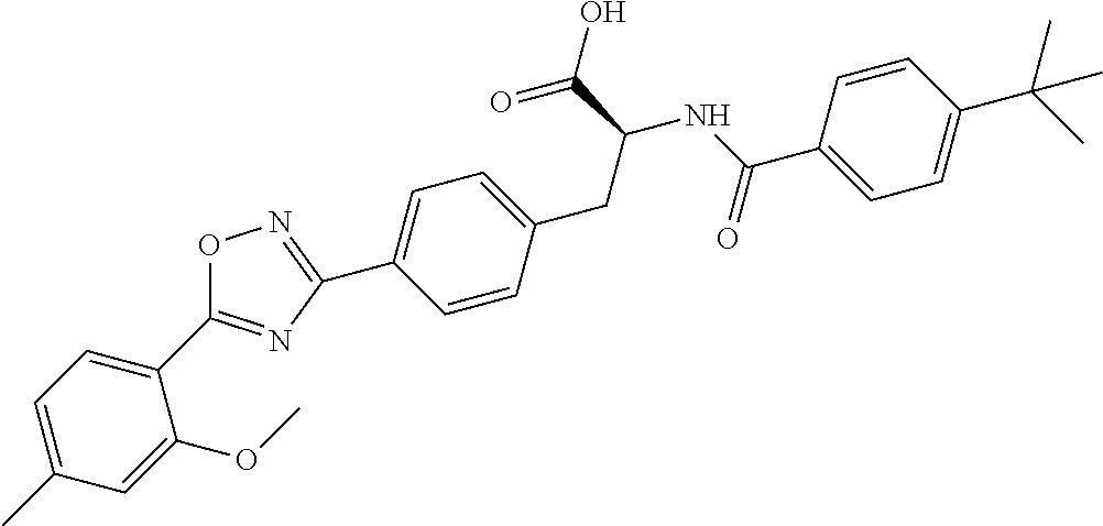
CC1=CC=C(C2=NC(C3=CC=C(CC(C(O)=O)NC(=O)C4=CC=C(C(C)(C)C)C=C4)C=C3)=NO2)C(OC)=C1
